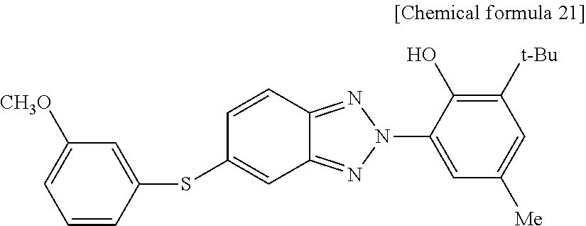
C1=CC(SC2=CC3=NN(C4=CC([Me])=CC([t-Bu])=C4O)N=C3C=C2)=CC([CH3O])=C1
